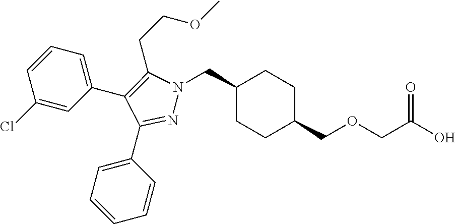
C1(CN2N=C(C3=CC=CC=C3)C(C3=CC=CC(Cl)=C3)=C2CCOC)CCC(COCC(O)=O)CC1
